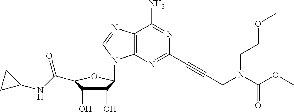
C1(O)C(O)C(C(NC2CC2)=O)OC1N1C2=C(N=C1)C(N)=NC(C#CCN(C(OC)=O)CCOC)=N2
